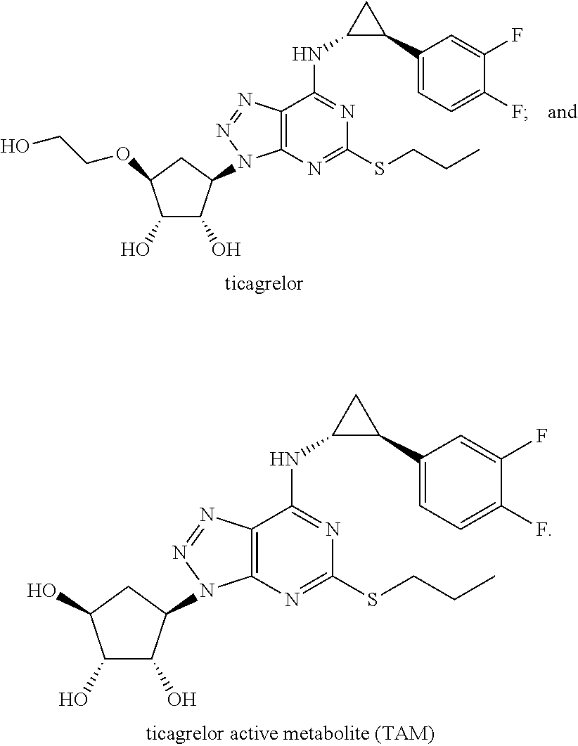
OC1C(O)C(N2C3=C(C(NC4C(C5=CC=C(F)C(F)=C5)C4)=NC(SCCC)=N3)N=N2)CC1O.OC1C(O)C(N2C3=C(C(NC4C(C5=CC=C(F)C(F)=C5)C4)=NC(SCCC)=N3)N=N2)CC1OCCO
